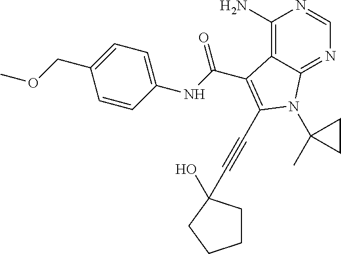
C1(N)=C2C(=NC=N1)N(C1(C)CC1)C(C#CC1(O)CCCC1)=C2C(NC1=CC=C(COC)C=C1)=O
